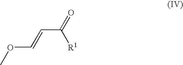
C(C(=O)[R1])=COC
